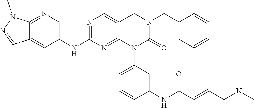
C1=CC(CN2CC3=CN=C(NC4=CN=C5C(=C4)C=NN5C)N=C3N(C3=CC=CC(NC(C=CCN(C)C)=O)=C3)C2=O)=CC=C1
